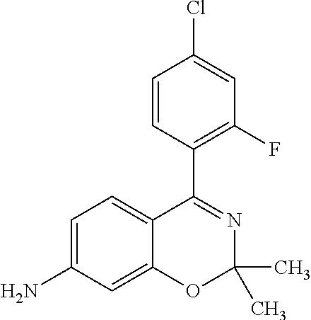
C1=CC(C2=NC(C)(C)OC3=CC(N)=CC=C23)=C(F)C=C1Cl
